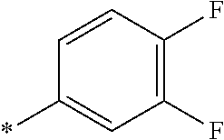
C1(*)=CC(F)=C(F)C=C1
